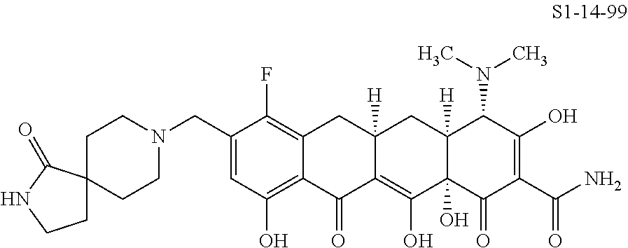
C1(CN2CCC3(CC2)CCNC3=O)=CC(O)=C2C(=C1F)CC1([H])C(=C(O)C3(O)C([H])(C1)C(N(C)C)C(O)=C(C(N)=O)C3=O)C2=O
